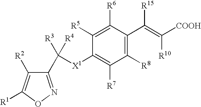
C1(C([X1]C2=C([R7])C([R8])=C(C(=C([R10])[COOH])[R15])C([R6])=C2[R5])([R4])[R3])=NOC([R1])=C1[R2]
